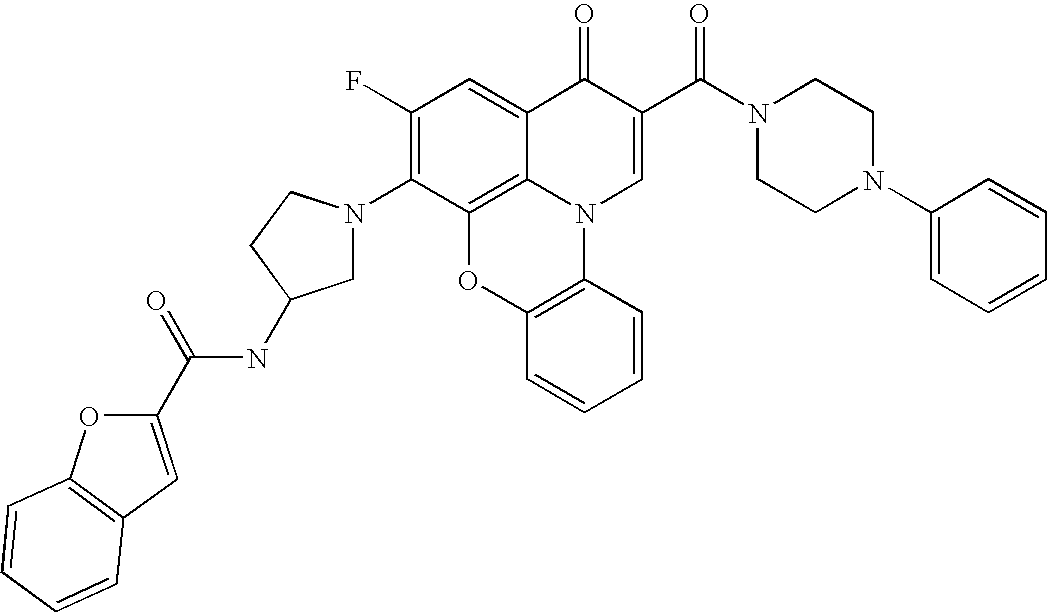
C1(F)=C(N2CC(NC(=O)C3=CC4=C(O3)C=CC=C4)CC2)C2=C3C(=C1)C(=O)C(C(N1CCN(C4=CC=CC=C4)CC1)=O)=CN3C1=C(O2)C=CC=C1
